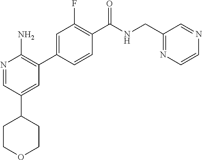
N1=CC(C2CCOCC2)=CC(C2=CC(F)=C(C([NH]CC3=NC=CN=C3)=O)C=C2)=C1N
